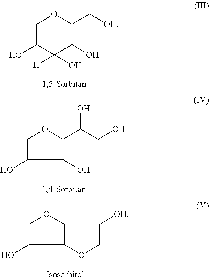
C1C(O)C([H])(O)C(O)C(C[OH])O1.C1C(O)C(O)C(C(C[OH])O)O1.C1C(O)C2C(O1)C([OH])CO2
